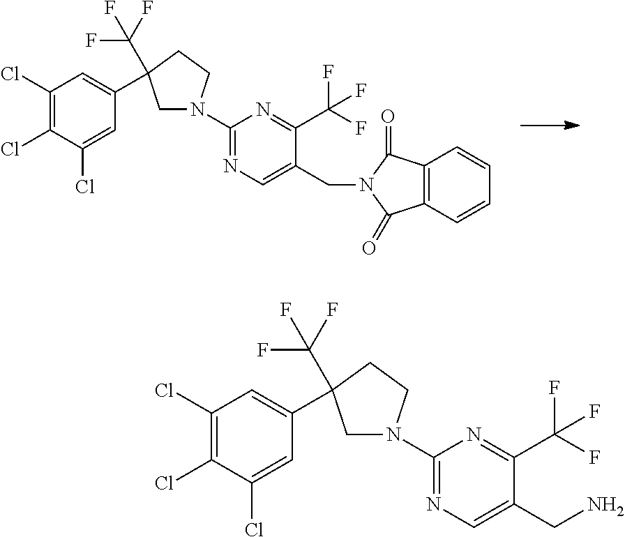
C1(Cl)=C(Cl)C(Cl)=CC(C2(C(F)(F)F)CN(C3=NC=C(CN4C(=O)C5=C(C4=O)C=CC=C5)C(C(F)(F)F)=N3)CC2)=C1.C1(Cl)=C(Cl)C(Cl)=CC(C2(C(F)(F)F)CN(C3=NC=C(CN)C(C(F)(F)F)=N3)CC2)=C1
